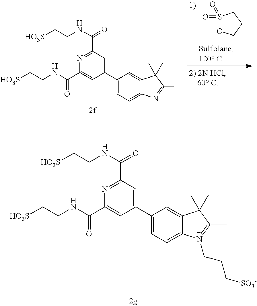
N1=C(C(NCC[HO3S])=O)C=C(C2=CC=C3C(=C2)C(C)(C)C(C)=N3CCC[SO3-])C=C1C(NCC[HO3S])=O.N1=C(C(NCC[HO3S])=O)C=C(C2=CC=C3C(=C2)C(C)(C)C(C)=N3)C=C1C(NCC[HO3S])=O.S1(=O)(=O)OCCC1
